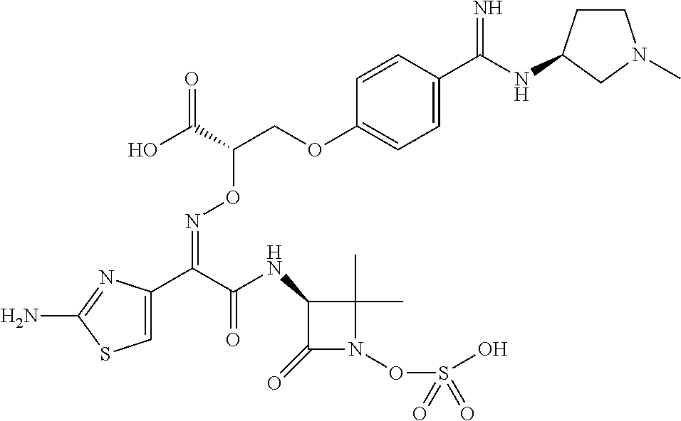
C1=C(C(C(NC2C(=O)N(OS(O)(=O)=O)C2(C)C)=O)=NOC(COC2=CC=C(C(NC3CCN(C)C3)=N)C=C2)C(O)=O)N=C(N)S1
